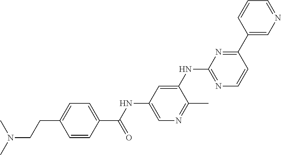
C1=CC(C(NC2=CN=C(C)C(NC3=NC=CC(C4=CN=CC=C4)=N3)=C2)=O)=CC=C1CCN(C)C
